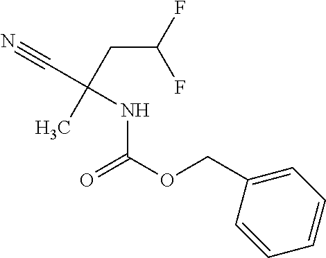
N(C(OCC1=CC=CC=C1)=O)C(C#N)(CC(F)F)C
